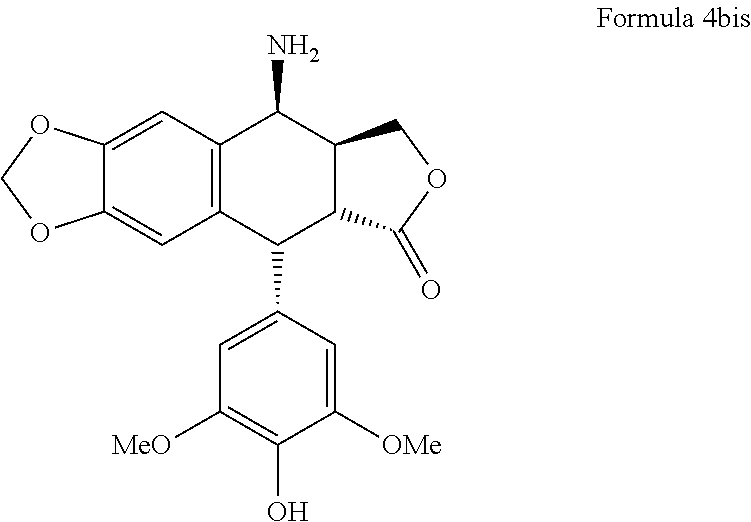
C12=C(C=C3C(=C1)OCO3)C(N)C1C(C2C2=CC([MeO])=C(O)C([OMe])=C2)C(=O)OC1
